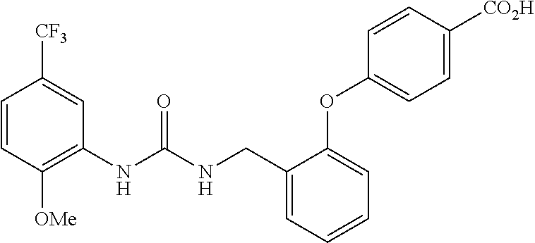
C1=CC([OMe])=C(NC(NCC2=CC=CC=C2OC2=CC=C([CO2H])C=C2)=O)C=C1[CF3]
